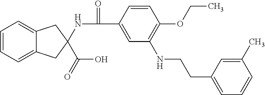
C1=CC=C2C(=C1)CC(C(O)=O)(NC(=O)C1=CC(NCCC3=CC=CC(C)=C3)=C(OCC)C=C1)C2
